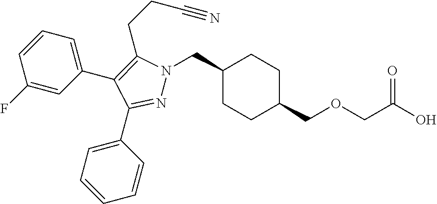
C1(CN2N=C(C3=CC=CC=C3)C(C3=CC=CC(F)=C3)=C2CCC#N)CCC(COCC(O)=O)CC1
